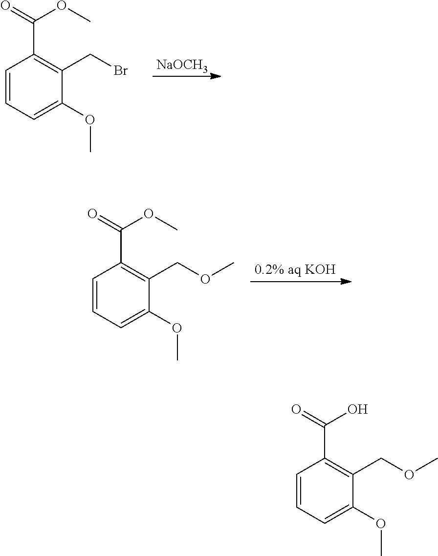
[0.2% aq KOH].C1=CC=C(OC)C(COC)=C1C(OC)=O.[NaOCH3].C1=CC=C(OC)C(CBr)=C1C(OC)=O.C1=CC=C(OC)C(COC)=C1C(O)=O
